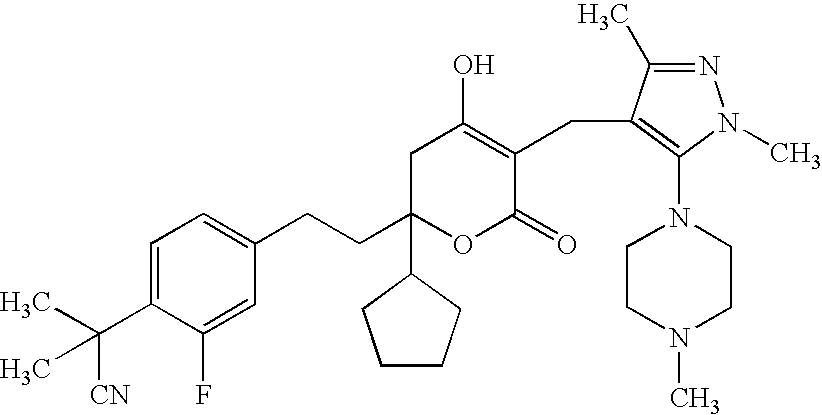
C1=C(C(C)(C)[CN])C(F)=CC(CCC2(C3CCCC3)OC(=O)C(CC3=C(N4CCN(C)CC4)N(C)N=C3C)=C(O)C2)=C1
